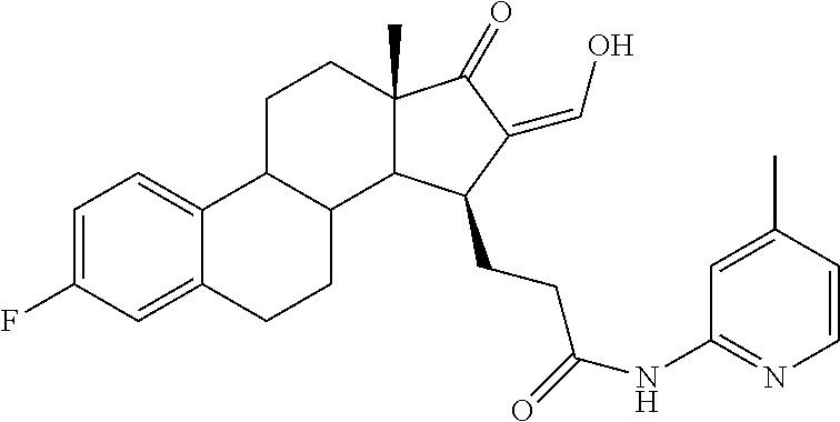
C1=C(F)C=C2C(=C1)C1C(CC2)C2C(C)(CC1)C(=O)C(=CO)C2CCC(NC1=NC=CC(C)=C1)=O
